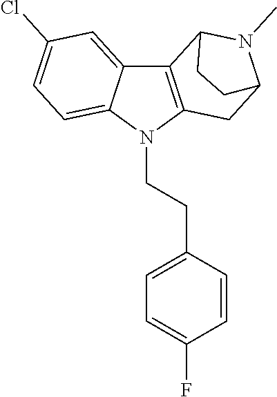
C12=CC(Cl)=CC=C1N(CCC1=CC=C(F)C=C1)C1=C2C2N(C)C(C1)CC2
